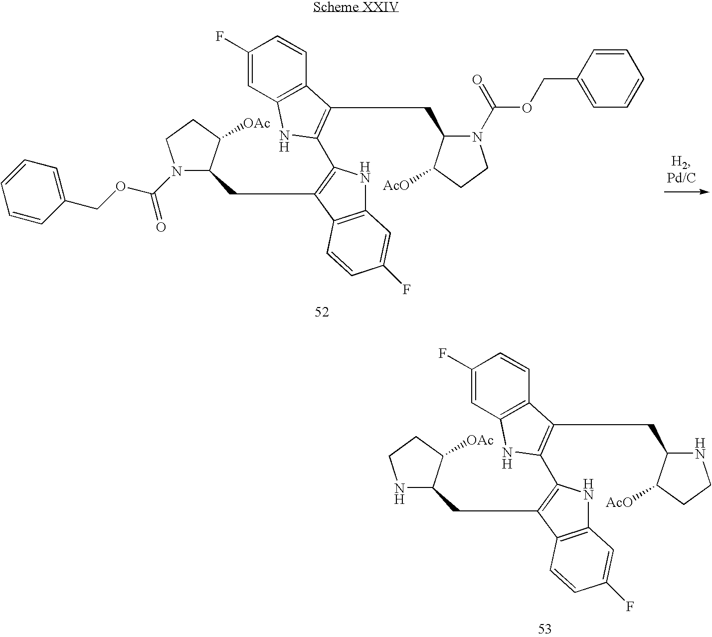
C1(CC2=C(C3=C(CC4NCCC4[AcO])C4=C(C=C(F)C=C4)N3)NC3=C2C=CC(F)=C3)C([OAc])CCN1.C1(CC2=C(C3=C(CC4N(C(OCC5=CC=CC=C5)=O)CCC4[AcO])C4=C(C=C(F)C=C4)N3)NC3=C2C=CC(F)=C3)C([OAc])CCN1C(OCC1=CC=CC=C1)=O
